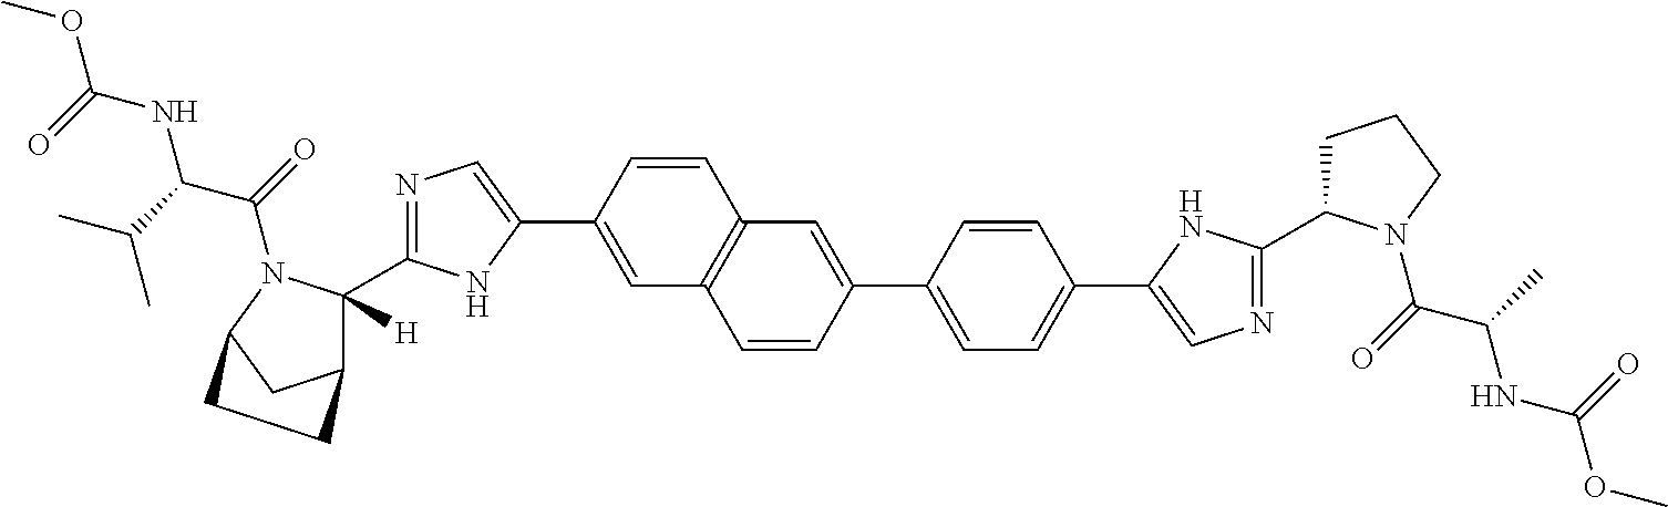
COC(=O)NC(C(=O)N1C(C2=NC=C(C3=CC4=C(C=C3)C=C(C3=CC=C(C5=CN=C(C6CCCN6C(C(NC(OC)=O)C)=O)N5)C=C3)C=C4)N2)([H])C2CC1CC2)C(C)C
